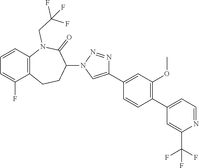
C1=CC=C(F)C2=C1N(CC(F)(F)F)C(=O)C(N1N=NC(C3=CC(OC)=C(C4=CC=NC(C(F)(F)F)=C4)C=C3)=C1)CC2
